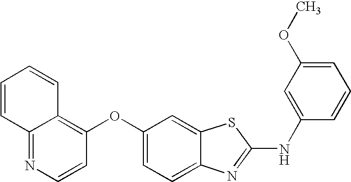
N1=C2C(=C(OC3=CC=C4C(=C3)SC(NC3=CC(OC)=CC=C3)=N4)C=C1)C=CC=C2
